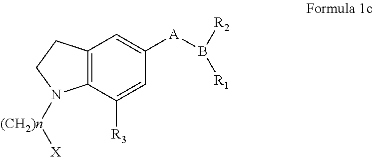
C12=C(C([R3])=CC([A]B([R2])[R1])=C1)N([(CH2)n][X])CC2
